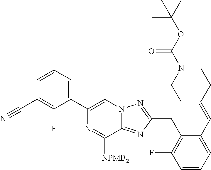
C1(C2=CC=CC(C#N)=C2F)=CN2C(=NC(CC3=C(F)C=CC=C3C=C3CCN(C(OC(C)(C)C)=O)CC3)=N2)C([NPMB2])=N1
